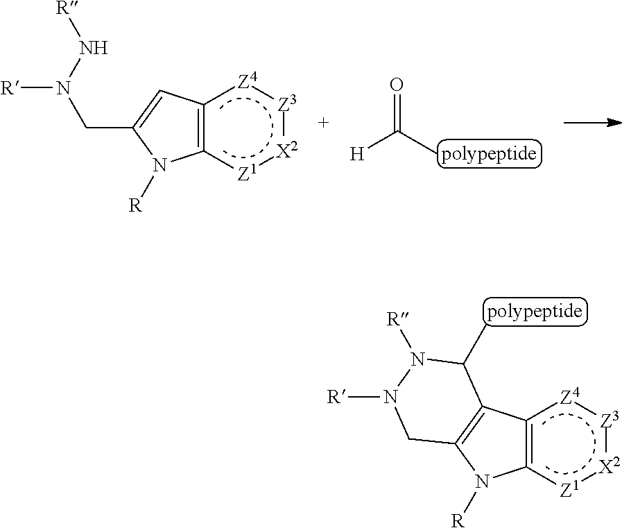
[H]C(=O)C.[polypeptide].[R]NN(CC1=CC2=C(N1[R])[Z1][X2][Z3][Z4]2)[R].C12=C(C3=C(N1[R])[Z1][X2][Z3][Z4]3)C(C)N([R])N([R])C2.[polypeptide]
